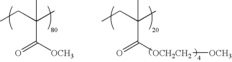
CCC(C)(C)C([OCH3])=O.CCC(C)(C)C([OCH2CH2][OCH3])=O
